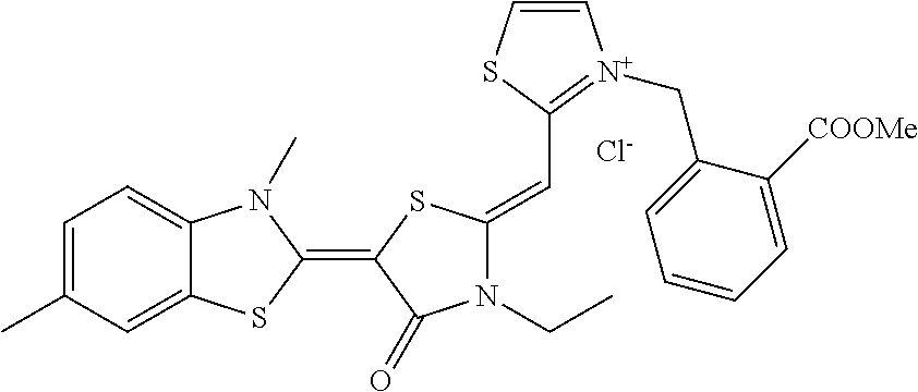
C1=C(C)C=C2C(=C1)N(C)C(=C1C(=O)N(CC)C(=CC3=[N+](CC4=CC=CC=C4[COOMe])C=CS3)S1)S2.[Cl-]
